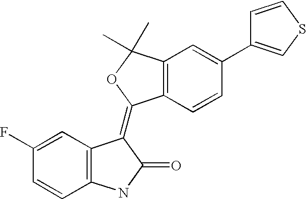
C12=C(C=CC(C3=CSC=C3)=C1)C(=C1C3=C(C=CC(F)=C3)NC1=O)OC2(C)C
